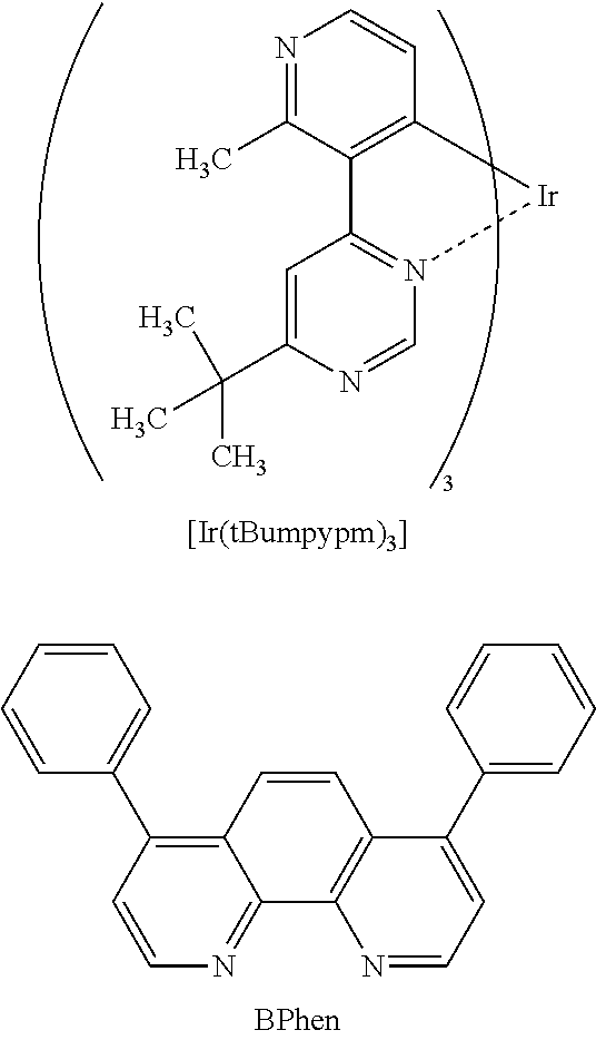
N1=C(C)C2=C(C=C1)[Ir]N1=C2C=C(C(C)(C)C)N=C1.C12=C(C3=CC=CC=C3)C=CN=C1C1=C(C=C2)C(C2=CC=CC=C2)=CC=N1
